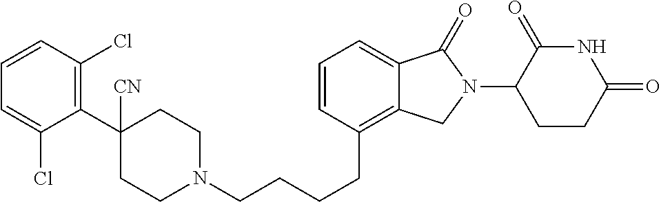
C(CCC1=C2C(=CC=C1)C(=O)N(C1C(=O)NC(=O)CC1)C2)CN1CCC([CN])(C2=C(Cl)C=CC=C2Cl)CC1
